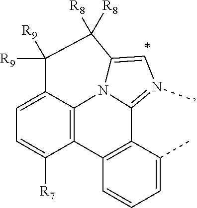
C12=C(C=CC=C1C)C1=C3N4C2=N(C)C=C4C([R8])([R8])C([R9])([R9])C3=CC=C1[R7]
